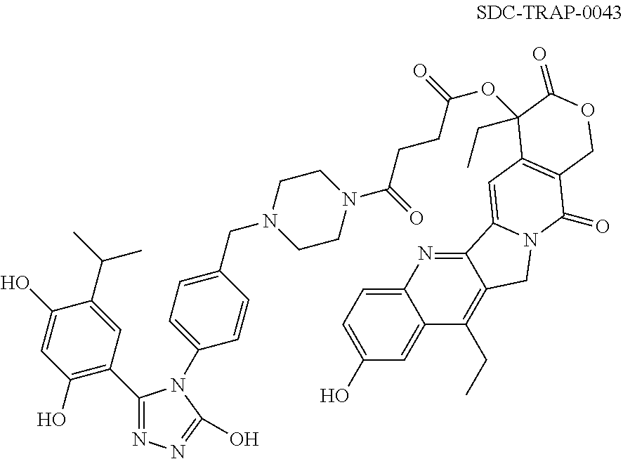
C12=CC=C(O)C=C1C(CC)=C1C(=N2)C2=CC3=C(C(=O)N2C1)COC(=O)C3(CC)OC(=O)CCC(N1CCN(CC2=CC=C(N3C(O)=NN=C3C3=C(O)C=C(O)C(C(C)C)=C3)C=C2)CC1)=O
